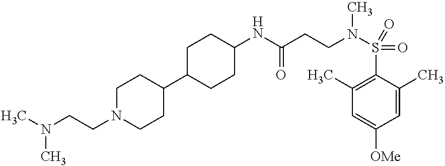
C(N1CCC(C2CCC(NC(CCN(S(C3=C(C)C=C([OMe])C=C3C)(=O)=O)C)=O)CC2)CC1)CN(C)C
